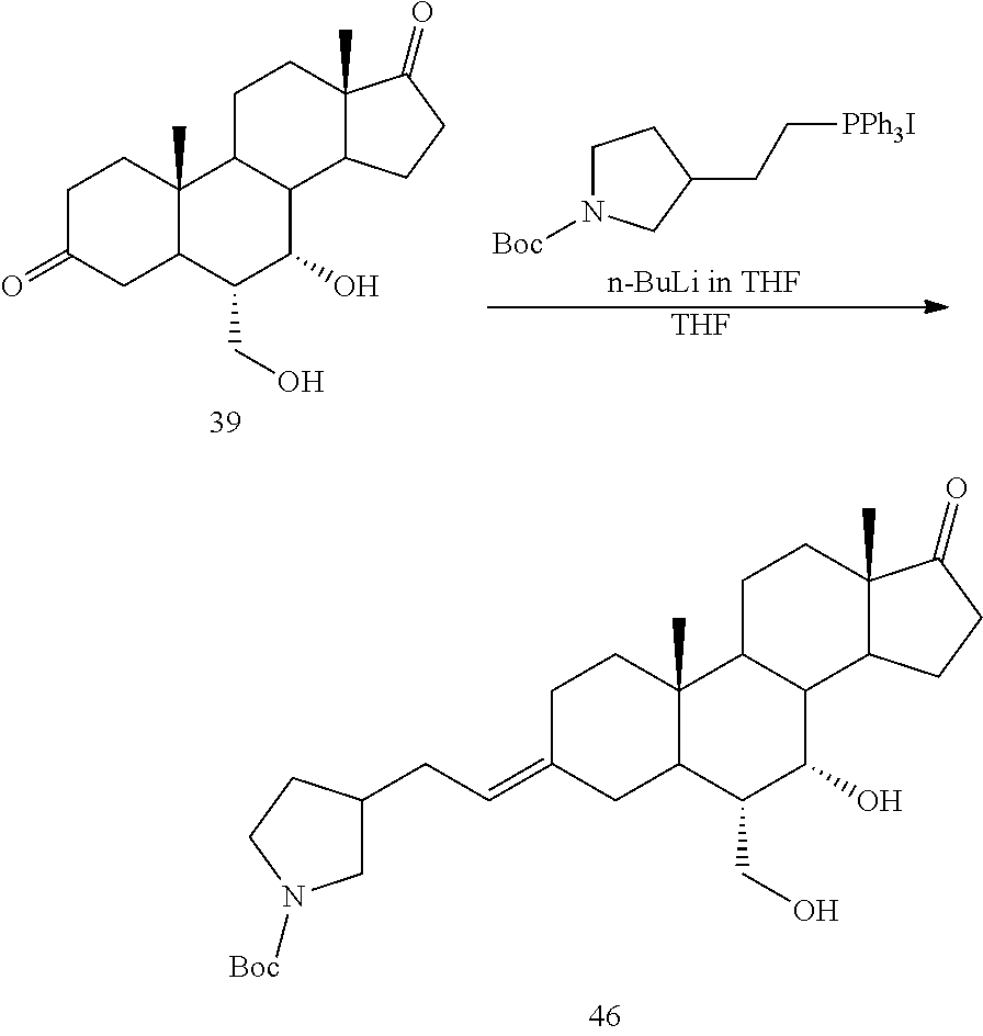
C1N([Boc])CC(CC[PPh3I])C1.C1C(=O)CC2C(C)(C1)C1C(C(O)C2CO)C2C(C)(CC1)C(=O)CC2.[THF].C1C(=CCC2CN([Boc])CC2)CC2C(C)(C1)C1C(C(O)C2CO)C2C(C)(CC1)C(=O)CC2
